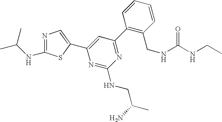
C1(C2=NC(NCC(C)N)=NC(C3=CN=C(NC(C)C)S3)=C2)=C(CNC(NCC)=O)C=CC=C1
